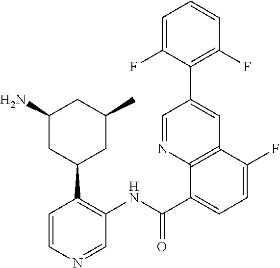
C1=NC2=C(C=C1C1=C(F)C=CC=C1F)C(F)=CC=C2C(NC1=C(C2CC(C)CC(N)C2)C=CN=C1)=O
